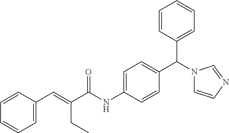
C1=C(C=C(CC)C(NC2=CC=C(C(N3C=CN=C3)C3=CC=CC=C3)C=C2)=O)C=CC=C1
